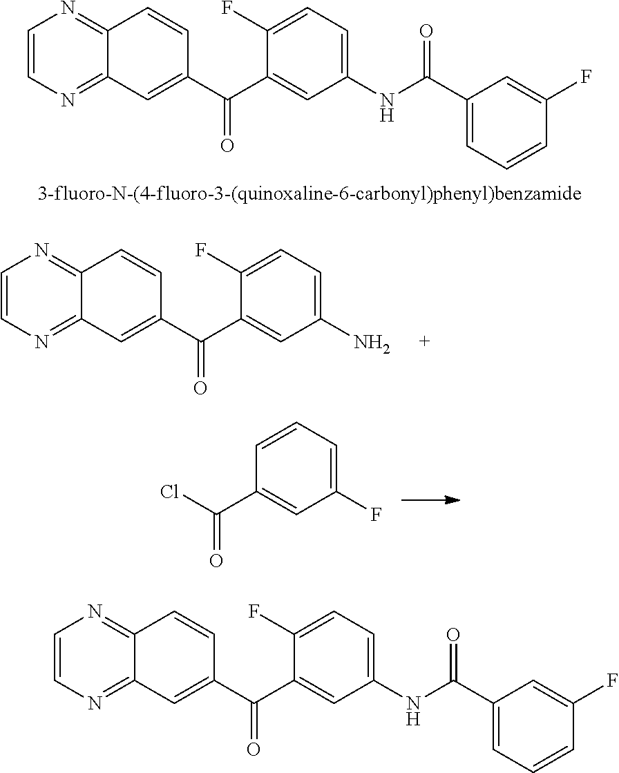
C1=CN=C2C(=N1)C=CC(C(C1=CC(NC(C3=CC=CC(F)=C3)=O)=CC=C1F)=O)=C2.C1=CN=C2C(=N1)C=CC(C(C1=CC(N)=CC=C1F)=O)=C2.C1(F)=CC=CC(C(Cl)=O)=C1.C1=CN=C2C(=N1)C=CC(C(C1=CC(NC(C3=CC=CC(F)=C3)=O)=CC=C1F)=O)=C2
